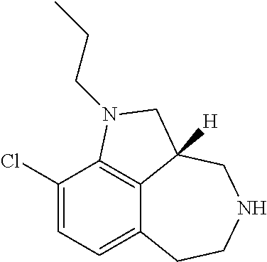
C12=CC=C(Cl)C3=C1C([H])(CNCC2)CN3CCC
